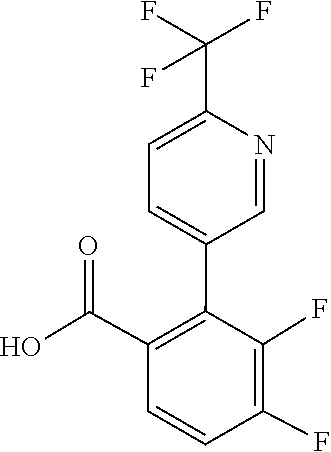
C(C1=C(C2=CC=C(C(F)(F)F)N=C2)C(F)=C(F)C=C1)(O)=O
